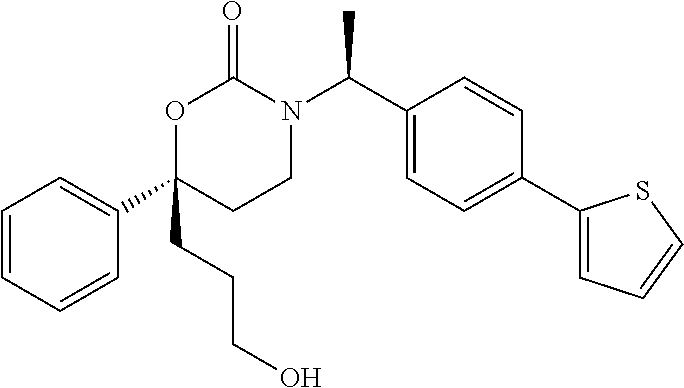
CC(C1=CC=C(C2=CC=CS2)C=C1)N1C(=O)OC(C2=CC=CC=C2)(CCCO)CC1
